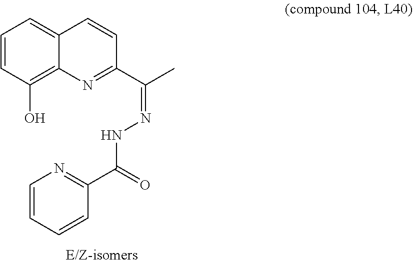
C1=CN=C(C(NN=C(C)C2=NC3=C(O)C=CC=C3C=C2)=O)C=C1
